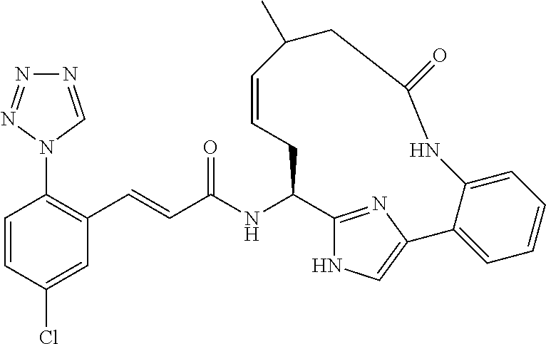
C1=CC(Cl)=CC(C=CC(NC2CC=CC(C)CC(=O)NC3=CC=CC=C3C3=CNC2=N3)=O)=C1N1C=NN=N1
